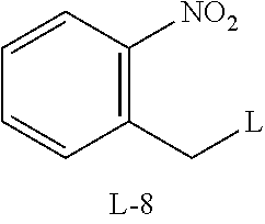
C1(C[L])=C([NO2])C=CC=C1
